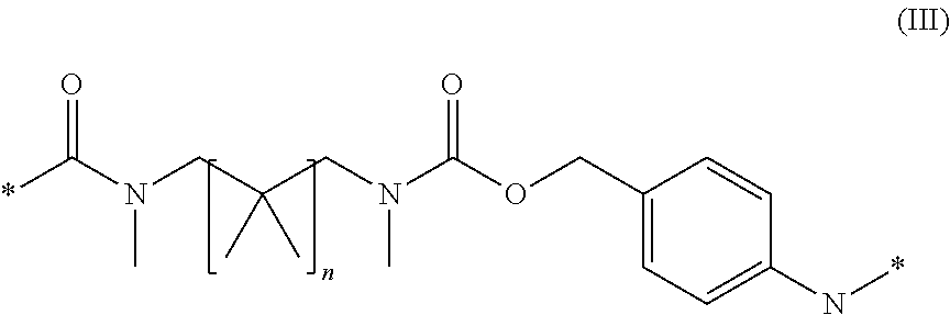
*C(N(CC(CN(C(OCC1=CC=C(N*)C=C1)=O)C)(C)C)C)=O
